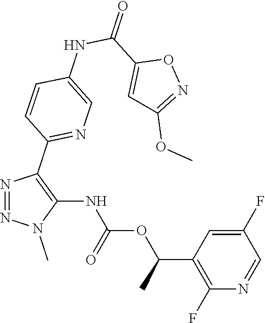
N1=NN(C)C(NC(OC(C2=C(F)N=CC(F)=C2)C)=O)=C1C1=NC=C(NC(C2=CC(OC)=NO2)=O)C=C1
